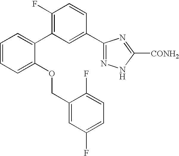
C1=CC=C(OCC2=CC(F)=CC=C2F)C(C2=C(F)C=CC(C3=NNC([CONH2])=N3)=C2)=C1
